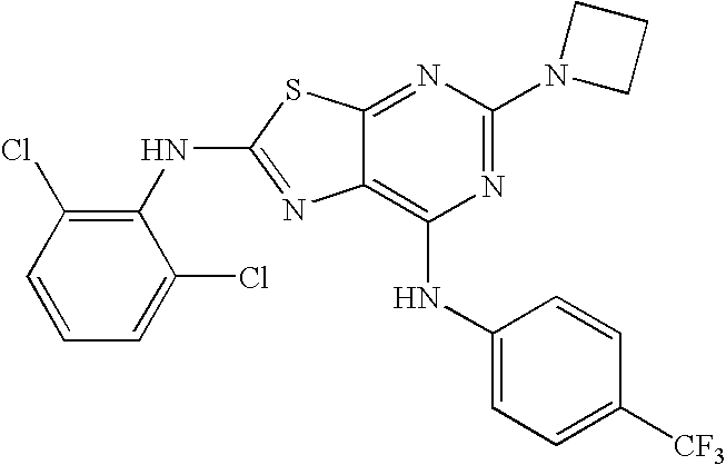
C1(NC2=C(Cl)C=CC=C2Cl)=NC2=C(NC3=CC=C([CF3])C=C3)N=C(N3CCC3)N=C2S1
